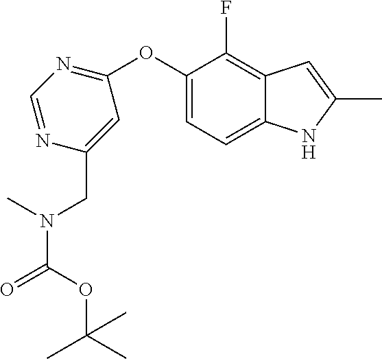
C1=NC(CN(C(=O)OC(C)(C)C)C)=CC(OC2=CC=C3C(=C2F)C=C(C)N3)=N1
